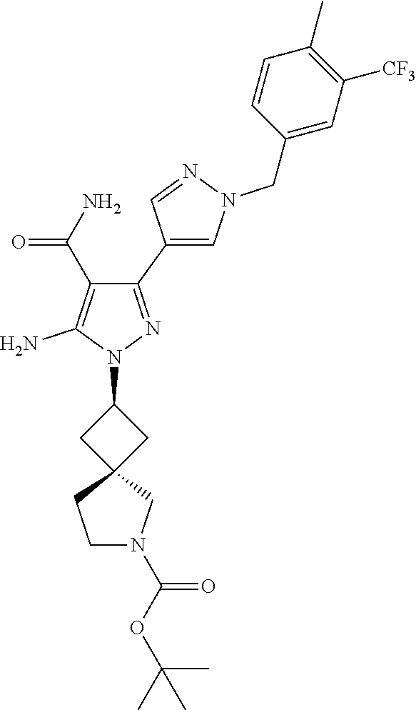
C1(C2=CN(CC3=CC([CF3])=C(C)C=C3)N=C2)=NN(C2CC3(C2)CCN(C(OC(C)(C)C)=O)C3)C(N)=C1C(N)=O
